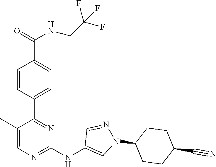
C1(C2=NC(NC3=CN(C4CCC(C#N)CC4)N=C3)=NC=C2C)=CC=C(C(NCC(F)(F)F)=O)C=C1
